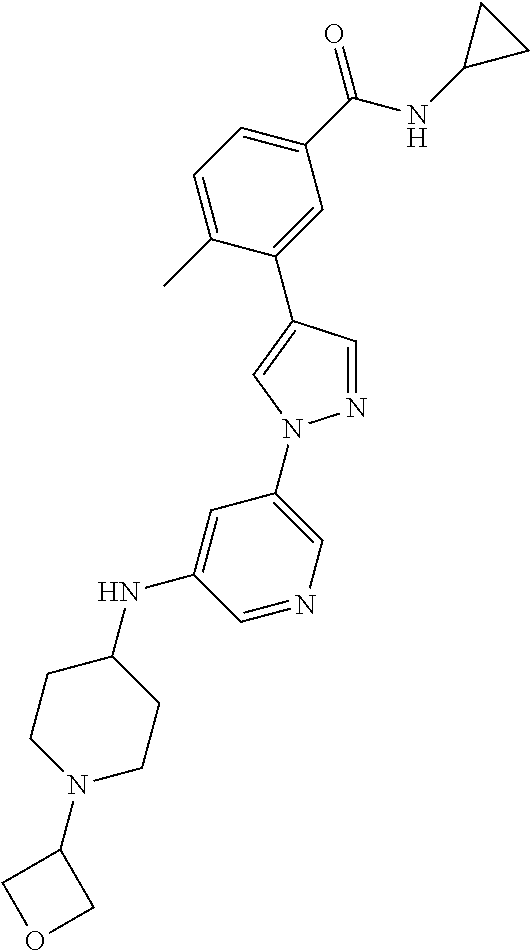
C1=C(C)C(C2=CN(C3=CN=CC(NC4CCN(C5COC5)CC4)=C3)N=C2)=CC(C(NC2CC2)=O)=C1
